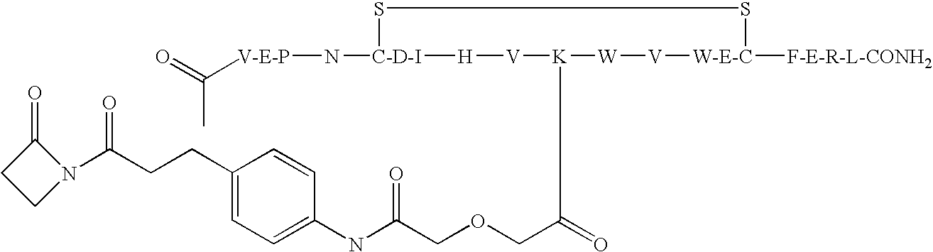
[V-E-P](N[C-D-I]1SS[W-E-C]([F-E-R-L-CONH2])[V][W][K](C(COCC(NC2=CC=C(CCC(N3C(=O)CC3)=O)C=C2)=O)=O)[V][H]1)C(=O)C
